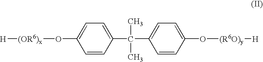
C1=CC(C(C2=CC=C(O[(R6O)y][H])C=C2)(C)C)=CC=C1O[(OR6)x][H]
